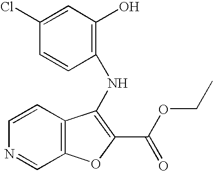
N(C1=C(C(OCC)=O)OC2=C1C=CN=C2)C1=C(O)C=C(Cl)C=C1
